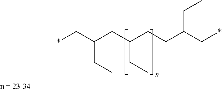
C(C)C(CC(CC)CCC(C*)CC)C*
